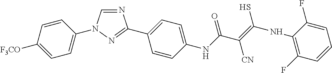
N1=CN(C2=CC=C([F3CO])C=C2)N=C1C1=CC=C(NC(C(=C(S)NC2=C(F)C=CC=C2F)[CN])=O)C=C1
